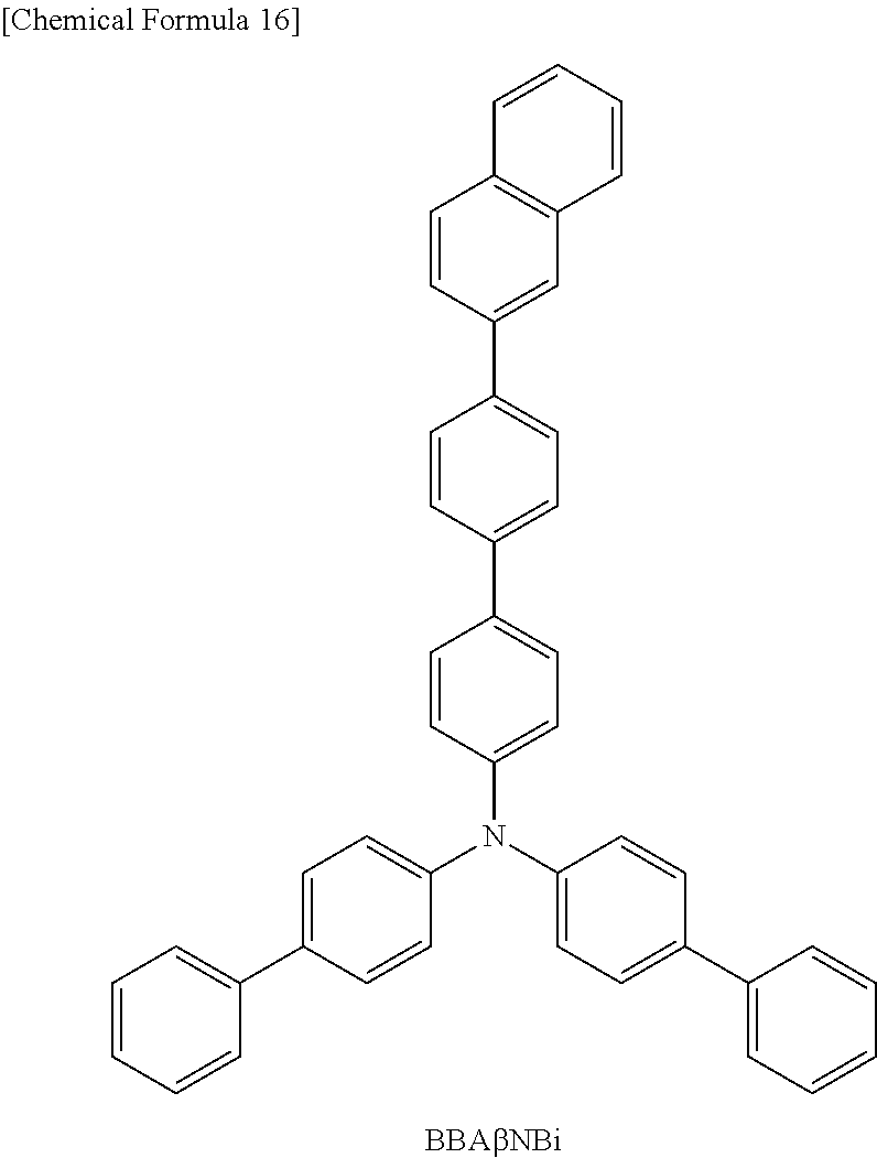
C1=CC=CC(C2=CC=C(N(C3=CC=C(C4=CC=CC=C4)C=C3)C3=CC=C(C4=CC=C(C5=CC6=C(C=C5)C=CC=C6)C=C4)C=C3)C=C2)=C1
